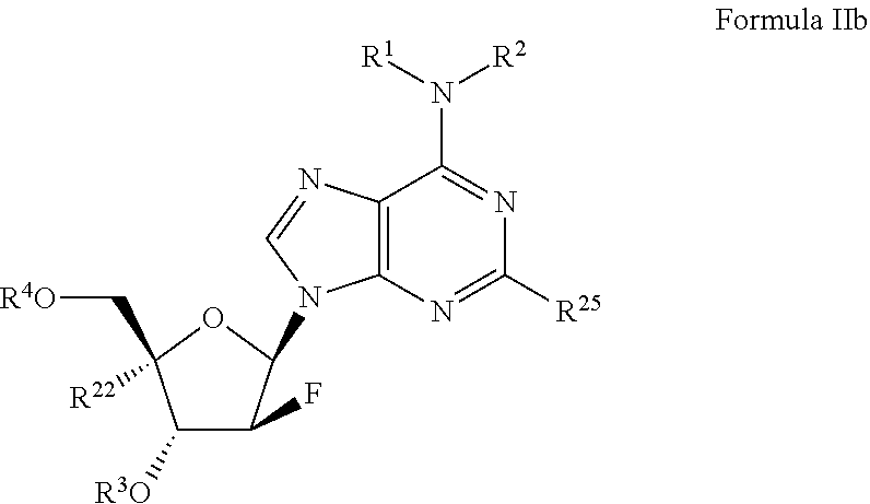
C1([R3O])C(F)C(N2C3=C(C(N([R1])[R2])=NC([R25])=N3)N=C2)OC1([R22])C[R4O]
